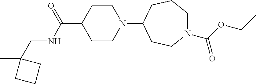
C1CN(C2CCN(C(OCC)=O)CCC2)CCC1C(=O)NCC1(C)CCC1
